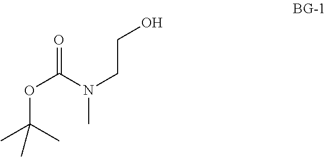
O(C(N(CCO)C)=O)C(C)(C)C
